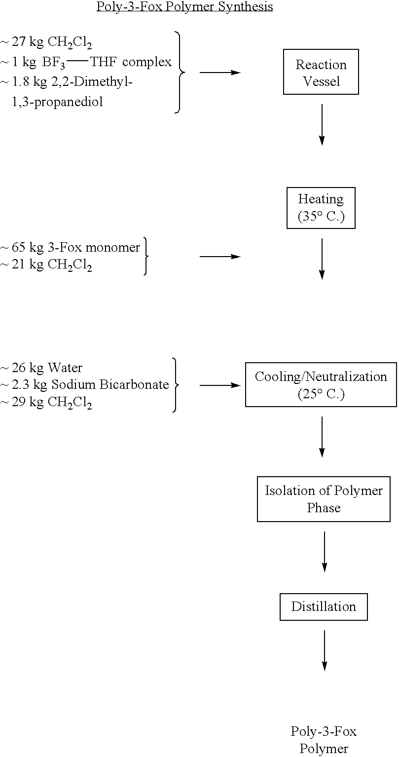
[BF3][THF]
